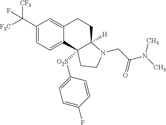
C1(C([F3C])([CF3])F)=CC=C2C(=C1)CCC1([H])C2([O2S]C2=CC=C(F)C=C2)CCN1CC(N(C)C)=O
